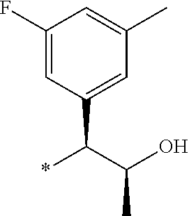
C1(F)=CC(C(*)C(C)O)=CC(C)=C1
